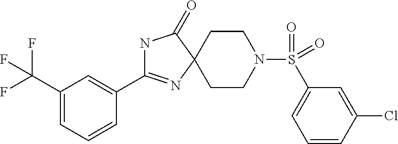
N1C(C2=CC(C(F)(F)F)=CC=C2)=NC2(C1=O)CCN(S(=O)(=O)C1=CC=CC(Cl)=C1)CC2
